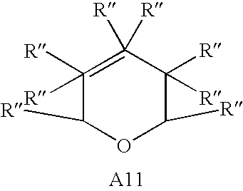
C1([R])([R])=C([R])([R])C([R])([R])C([R])OC1[R]
